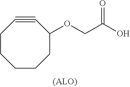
C1CCC(OCC(O)=O)C#CCC1
